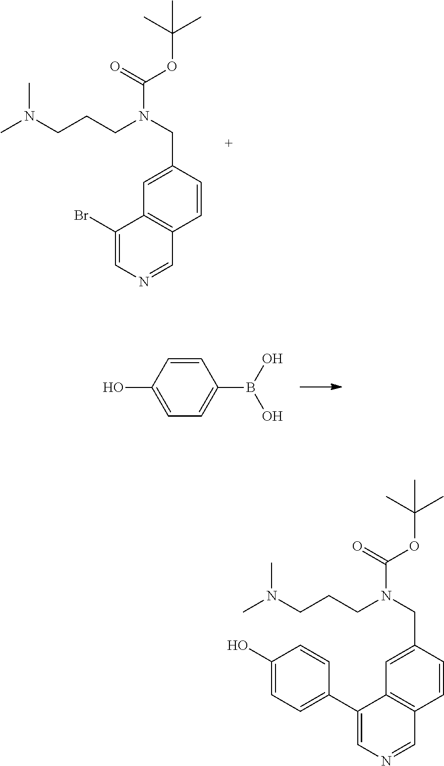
C1=C(CN(CCCN(C)C)C(OC(C)(C)C)=O)C=CC2=C1C(Br)=CN=C2.C1(O)=CC=C(B(O)O)C=C1.C1=C(CN(CCCN(C)C)C(OC(C)(C)C)=O)C=CC2=C1C(C1=CC=C(O)C=C1)=CN=C2
